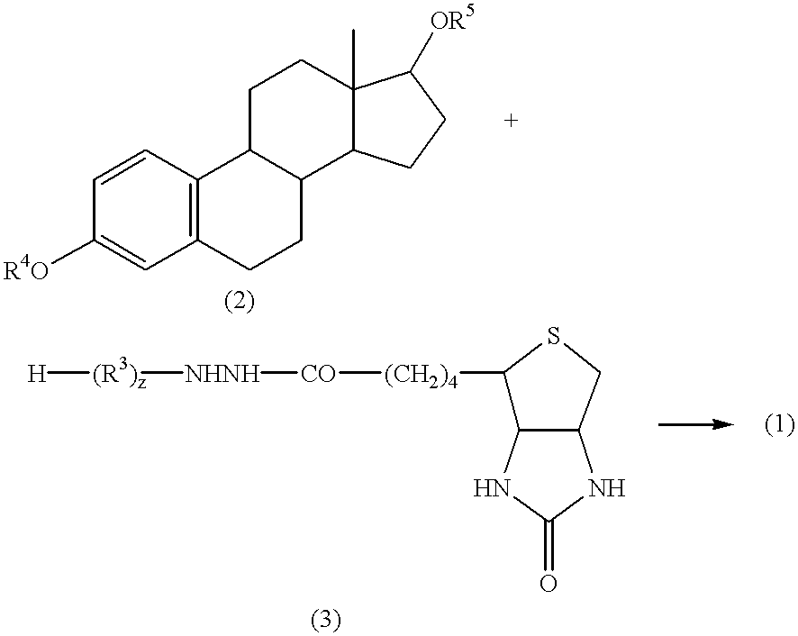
C1=CC([R4O])=CC2=C1C1C(CC2)C2C(C)(CC1)C([OR5])CC2.[H][(R3)z][NHNH][CO][(CH2)4]C1C2C(CS1)NC(=O)N2
